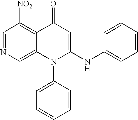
C1=NC=C2C(=C1[NO2])C(=O)C=C(NC1=CC=CC=C1)N2C1=CC=CC=C1
